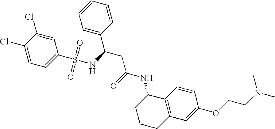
C1=C(Cl)C(Cl)=CC=C1S(NC(C1=CC=CC=C1)CC(=O)NC1CCCC2=C1C=CC(OCCN(C)C)=C2)(=O)=O
